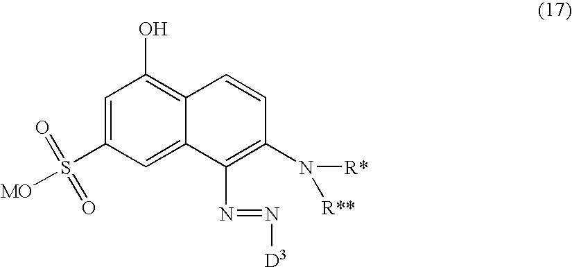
C1=C(S([MO])(=O)=O)C=C2C(=C1O)C=CC(N([R*])[R**])=C2N=N[D3]
